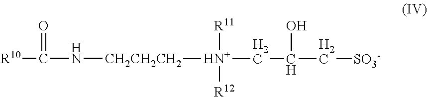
[R10]C(N[CH2CH2CH2][N+](CC(O)C[SO3-])([R11])[R12])=O
